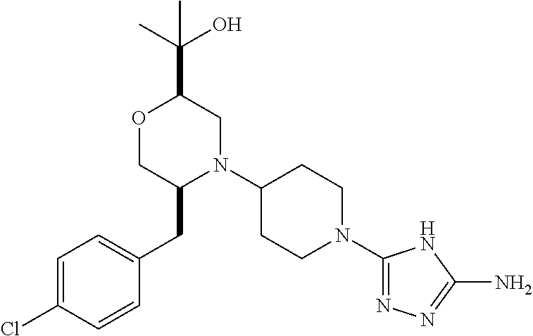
C1=C(Cl)C=CC(CC2N(C3CCN(C4=NN=C(N)N4)CC3)CC(C(C)(O)C)OC2)=C1
